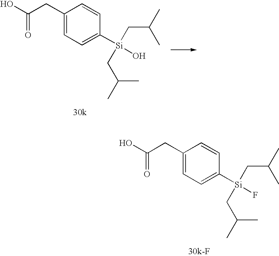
OC(CC1=CC=C([Si](CC(C)C)(CC(C)C)F)C=C1)=O.OC(CC1=CC=C([Si](CC(C)C)(CC(C)C)O)C=C1)=O
